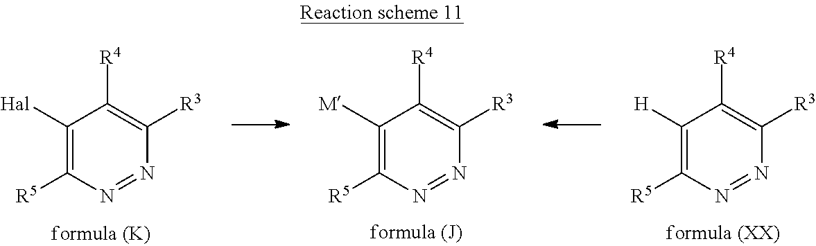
C1([Hal])=C([R5])N=NC([R3])=C1[R4].C1([M])=C([R5])N=NC([R3])=C1[R4].C1([H])=C([R5])N=NC([R3])=C1[R4]
